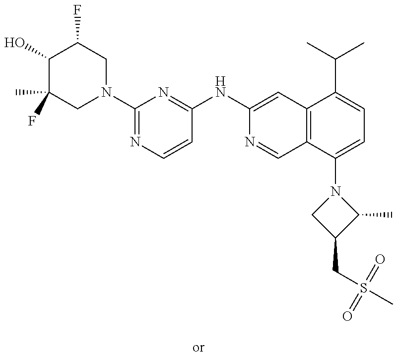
C1(O)C(C)(F)CN(C2=NC=CC(NC3=CC4=C(C=N3)C(N3CC(CS(C)(=O)=O)C3C)=CC=C4C(C)C)=N2)CC1F
